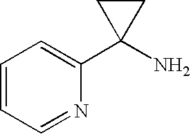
NC1(C2=CC=CC=N2)CC1
